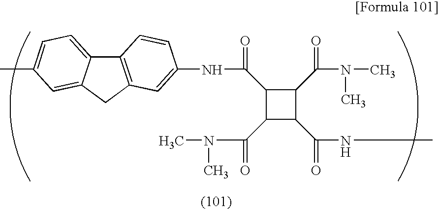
C12=C(CC3=CC(C)=CC=C13)C=C(NC(=O)C1C(C(N(C)C)=O)C(C(NC)=O)C1C(N(C)C)=O)C=C2
